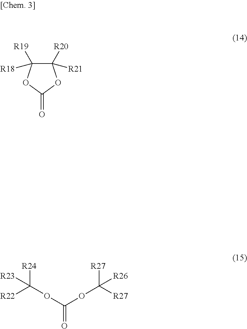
O1C(=O)OC([R20])([R21])C1([R19])[R18].O(C(OC([R27])([R27])[R26])=O)C([R22])([R24])[R23]
